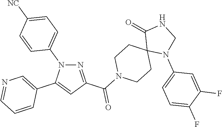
N1=C(C(N2CCC3(CC2)N(C2=CC=C(F)C(F)=C2)CNC3=O)=O)C=C(C2=CN=CC=C2)N1C1=CC=C([NC])C=C1
